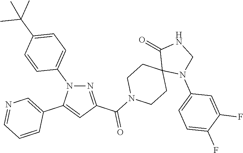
N1=C(C(N2CCC3(CC2)N(C2=CC=C(F)C(F)=C2)CNC3=O)=O)C=C(C2=CN=CC=C2)N1C1=CC=C(C(C)(C)C)C=C1
